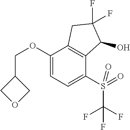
C1(OCC2COC2)=CC=C(S(=O)(C(F)(F)F)=O)C2=C1CC(F)(F)C2O
